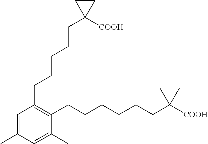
C1=C(C)C=C(C)C(CCCCCCC([COOH])(C)C)=C1CCCCCC1([COOH])CC1
